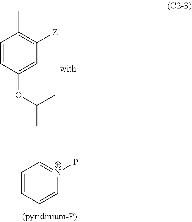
C1=CC(OC(C)C)=CC([Z])=C1C.C1=CC=C[N+](P)=C1
